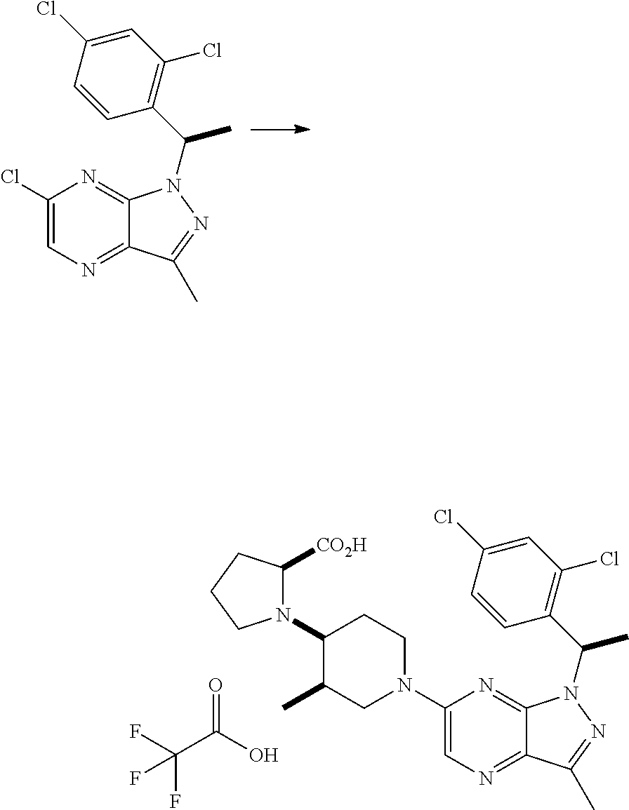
FC(C(O)=O)(F)F.C1(N2C([CO2H])CCC2)C(C)CN(C2=CN=C3C(=N2)N(C(C2=C(Cl)C=C(Cl)C=C2)C)N=C3C)CC1.ClC1=CN=C2C(=N1)N(C(C1=C(Cl)C=C(Cl)C=C1)C)N=C2C
